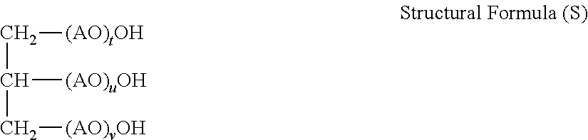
C(C(C[(AO)vOH])[(AO)uOH])[(AO)tOH]
